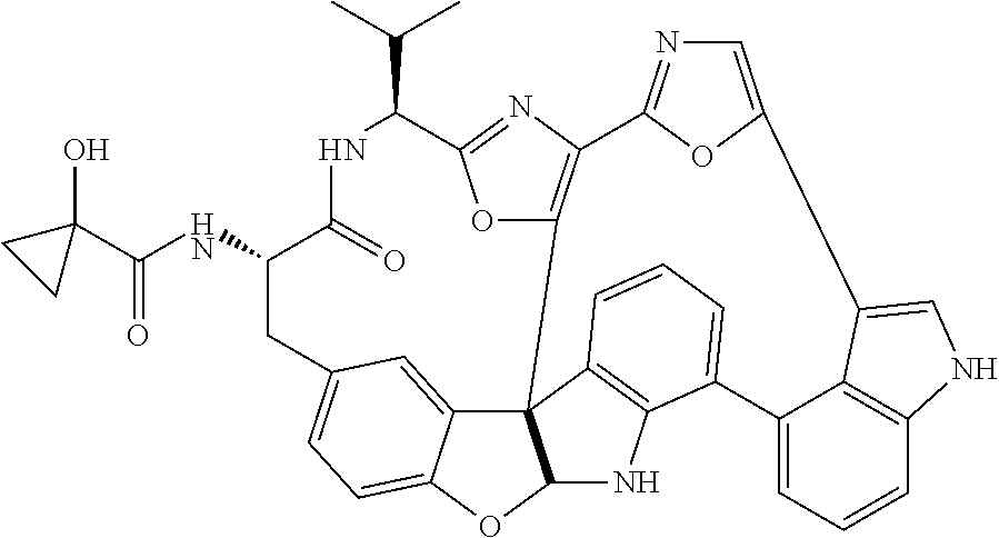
C(=O)(C1(O)CC1)NC1C(=O)NC(C(C)C)C2=NC3=C(O2)C24C5=CC(=CC=C5OC2NC2=C4C=CC=C2C2=CC=CC4=C2C(=CN4)C2=CN=C3O2)C1
